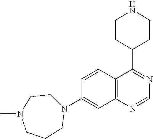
C12=C(N=CN=C1C1CCNCC1)C=C(N1CCN(C)CCC1)C=C2
